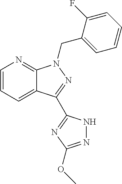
C1=CC=C2C(=N1)N(CC1=CC=CC=C1F)N=C2C1=NC(OC)=NN1
